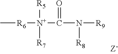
C[R6][N+]([R5])([R7])C(=O)N([R9])[R8]
